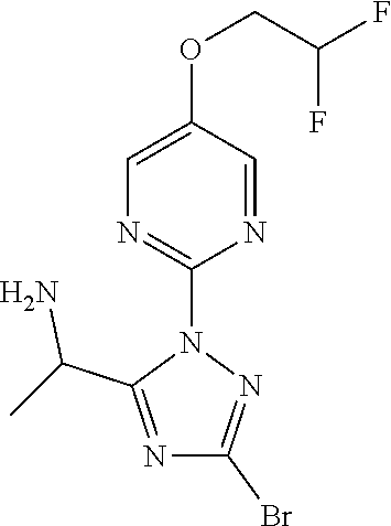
C1(Br)=NN(C2=NC=C(OCC(F)F)C=N2)C(C(C)N)=N1
